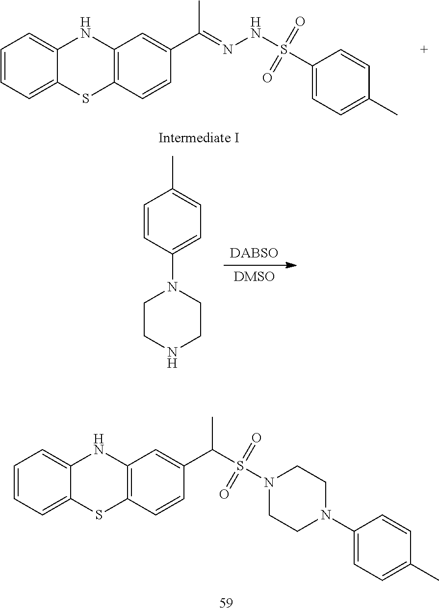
CC(=NNS(=O)(=O)C1=CC=C(C)C=C1)C1=CC2=C(SC3=CC=CC=C3N2)C=C1.[DABSO].[DMSO].C1CNCCN1C1=CC=C(C)C=C1.C1N(C2=CC=C(C)C=C2)CCN(S(=O)(=O)C(C2=CC3=C(SC4=CC=CC=C4N3)C=C2)C)C1
